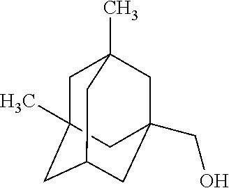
C1C2(C)CC3CC(CO)(CC1(C)C3)C2
